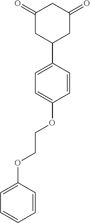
C1(=O)CC(C2=CC=C(OCCOC3=CC=CC=C3)C=C2)CC(=O)C1
